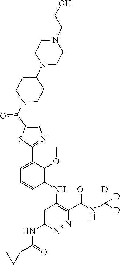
C1=C(C2=NC=C(C(N3CCC(N4CCN(CCO)CC4)CC3)=O)S2)C(OC)=C(NC2=C(C(NC([D])([D])[D])=O)N=NC(NC(C3CC3)=O)=C2)C=C1
